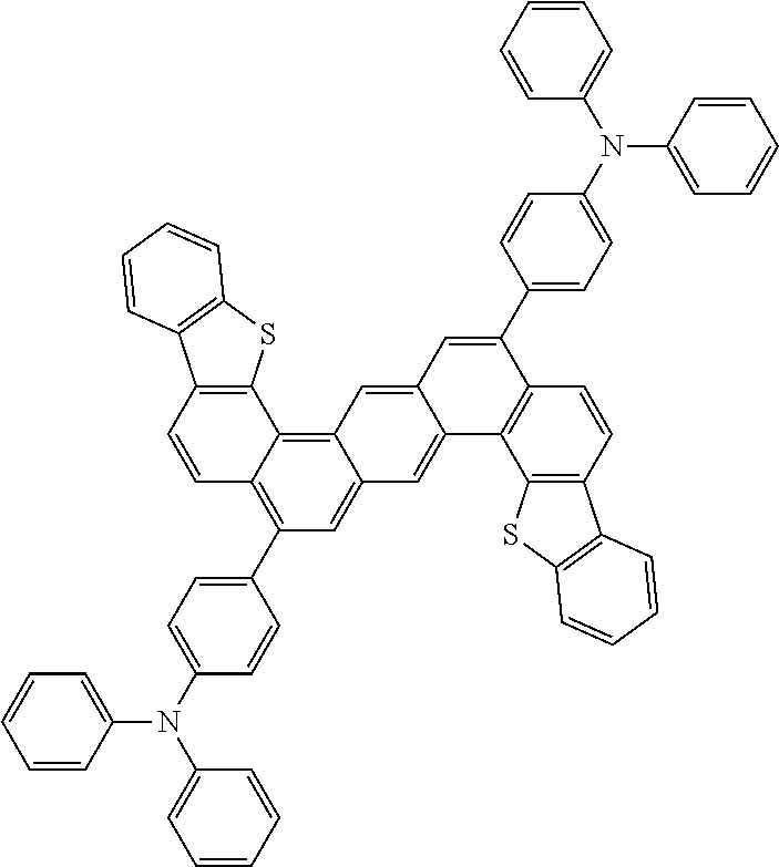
C1=CC2=C(C3=C4C(=CC(C5=CC=C(N(C6=CC=CC=C6)C6=CC=CC=C6)C=C5)=C13)C=C1C(=C4)C=C(C3=CC=C(N(C4=CC=CC=C4)C4=CC=CC=C4)C=C3)C3=C1C1=C(C=C3)C3=C(S1)C=CC=C3)SC1=C2C=CC=C1
